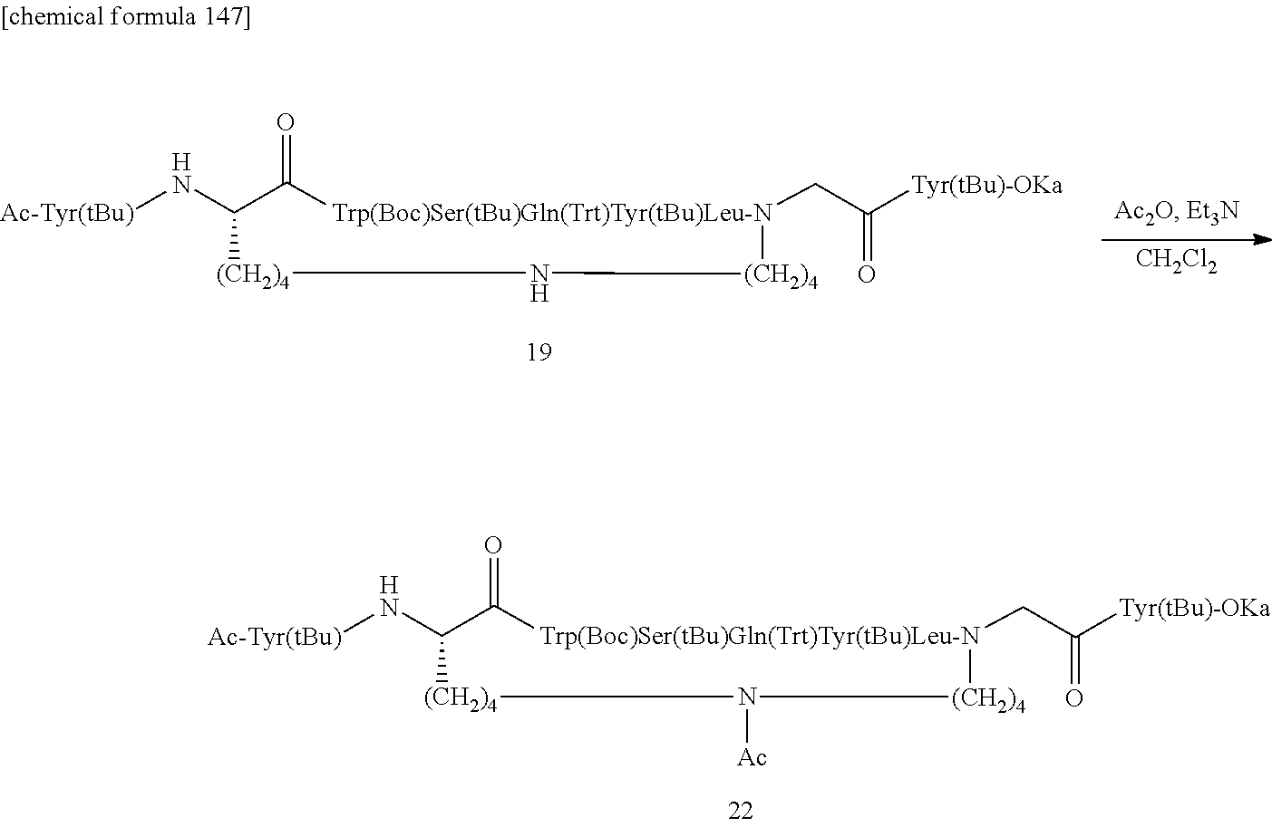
[CH2Cl2].[Trp(Boc)Ser(tBu)Gln(Trt)Tyr(tBu)Leu-N]1(CC([Tyr(tBu)-OKa])=O)[(CH2)4]N[(CH2)4]C(N[Ac-Tyr(tBu)])C1=O.[Trp(Boc)Ser(tBu)Gln(Trt)Tyr(tBu)Leu-N]1(CC([Tyr(tBu)-OKa])=O)[(CH2)4]N([Ac])[(CH2)4]C(N[Ac-Tyr(tBu)])C1=O
